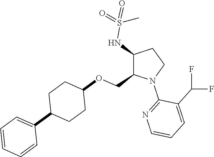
C1(NS(=O)(=O)C)C(COC2CCC(C3=CC=CC=C3)CC2)N(C2=NC=CC=C2C(F)F)CC1
